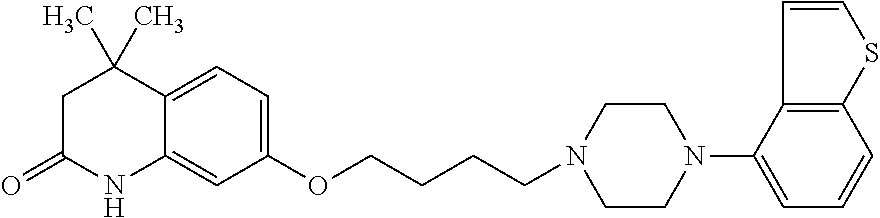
C1C(=O)NC2=CC(OCCCCN3CCN(C4=CC=CC5=C4C=CS5)CC3)=CC=C2C1(C)C
